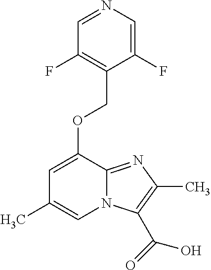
C1(F)=CN=CC(F)=C1COC1=CC(C)=CN2C1=NC(C)=C2C(=O)O
